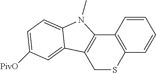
C12=C(C=CC=C1)SCC1=C2N(C)C2=CC=C([PivO])C=C12
